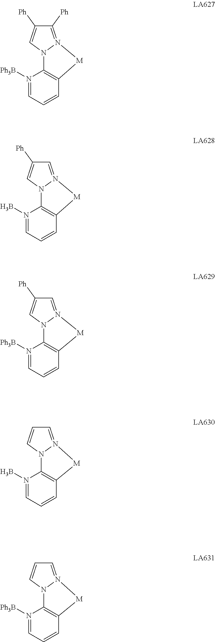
C1=N2[M]C3=C(N([Ph3B])=CC=C3)N2C=C1[Ph].C1=N2[M]C3=C(N(B)=CC=C3)N2C=C1.C1([Ph])=N2[M]C3=C(N([Ph3B])=CC=C3)N2C=C1[Ph].C1=N2[M]C3=C(N(B)=CC=C3)N2C=C1[Ph].C1=N2[M]C3=C(N([Ph3B])=CC=C3)N2C=C1
